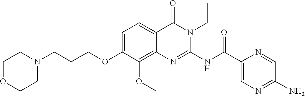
C1=C(OCCCN2CCOCC2)C(OC)=C2C(=C1)C(=O)N(CC)C(NC(C1=CN=C(N)C=N1)=O)=N2
